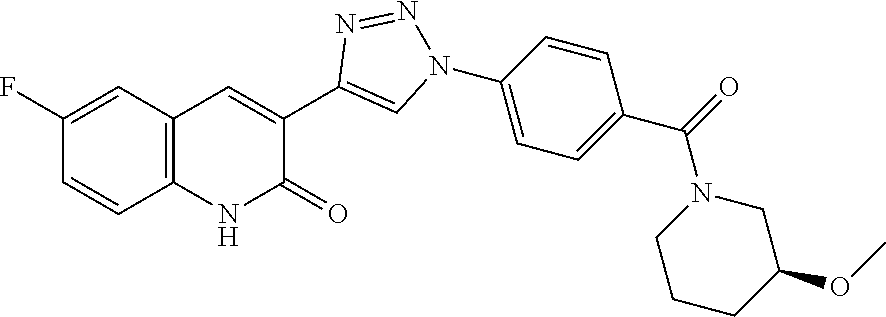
C1=CC2=C(C=C1F)C=C(C1=CN(C3=CC=C(C(=O)N4CCCC(OC)C4)C=C3)N=N1)C(=O)N2
